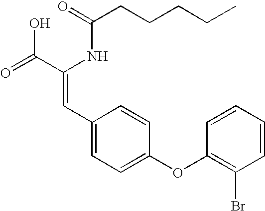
C(=O)(NC(C(=O)O)=CC1=CC=C(OC2=C(Br)C=CC=C2)C=C1)CCCCC
